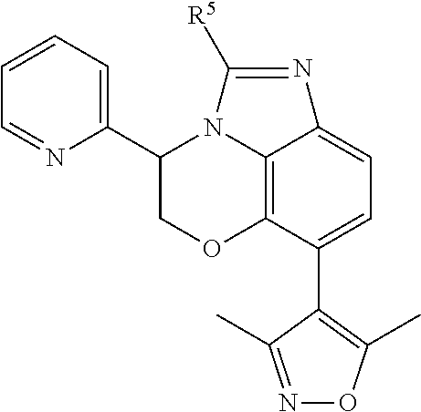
C1(C2=CC=CC=N2)COC2=C3N1C([R5])=NC3=CC=C2C1=C(C)ON=C1C
